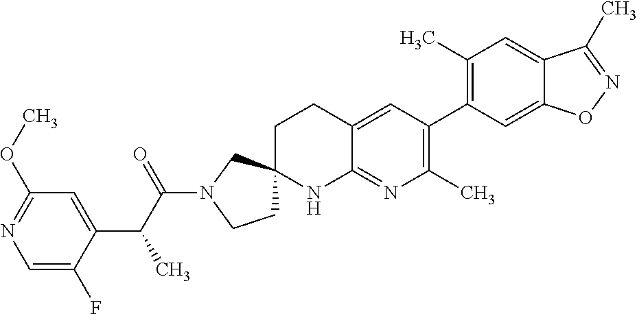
C1=C(F)C(C(C(N2CCC3(C2)CCC2=CC(C4=C(C)C=C5C(=C4)ON=C5C)=C(C)N=C2N3)=O)C)=CC(OC)=N1
